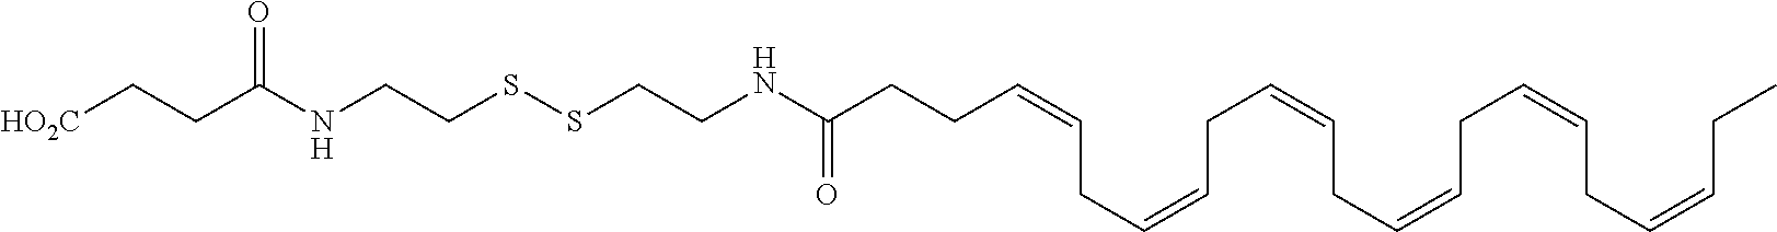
O=C(NCCSSCCNC(CC[HO2C])=O)CCC=CCC=CCC=CCC=CCC=CCC=CCC
